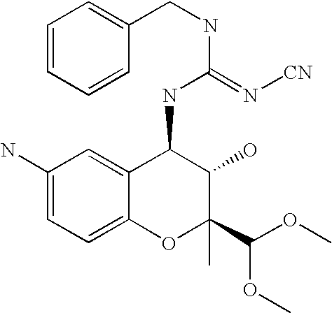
C1(O)C(C(OC)OC)(C)OC2=CC=C(N)C=C2C1NC(NCC1=CC=CC=C1)=N[CN]
